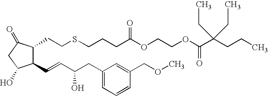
C1(CCSCCCC(OCCOC(=O)C(CCC)(CC)CC)=O)C(C=CC(CC2=CC=CC(COC)=C2)O)C(O)CC1=O
